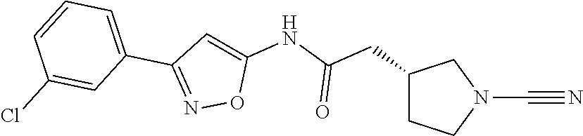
C1(CC(NC2=CC(C3=CC=CC(Cl)=C3)=NO2)=O)CCN(C#N)C1
